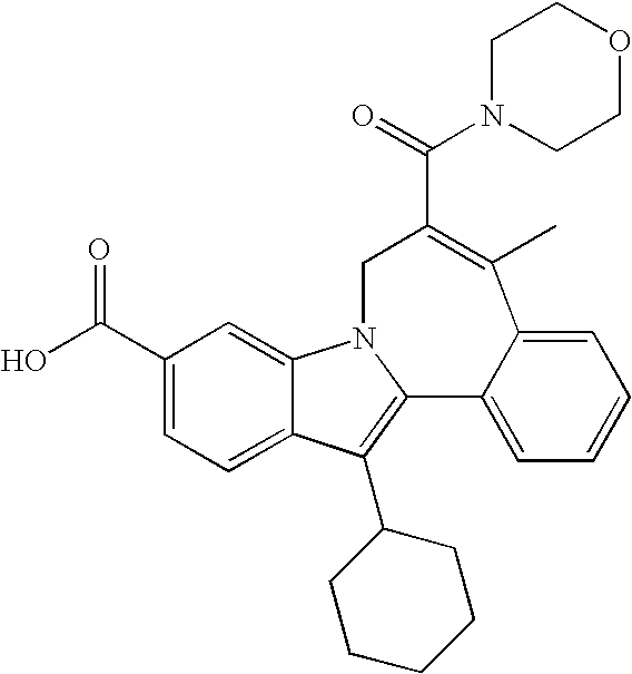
N1(C(=O)C2=C(C)C3=CC=CC=C3C3=C(C4CCCCC4)C4=CC=C(C(=O)O)C=C4N3C2)CCOCC1
